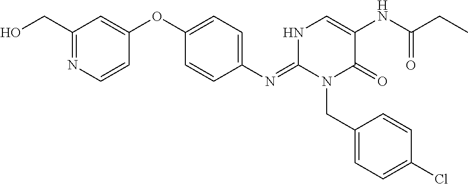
C1(OC2=CC(CO)=NC=C2)=CC=C(N=C2N(CC3=CC=C(Cl)C=C3)C(=O)C(NC(CC)=O)=CN2)C=C1
